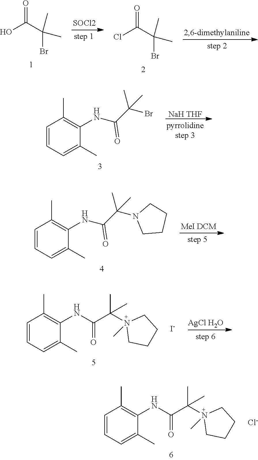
[SOCl2].ClC(C(Br)(C)C)=O.OC(C(Br)(C)C)=O.[NaH THF].C1=CC=C(C)C(NC(C(C)(C)Br)=O)=C1C.C1=CC=C(C)C(NC(C(C)(C)N2CCCC2)=O)=C1C.[AgCl H2O].C1=CC=C(C)C(NC(=O)C(C)(C)N2(C)CCCC2)=C1C.[I-].C1=CC=C(C)C(NC(=O)C(C)(C)N2(C)CCCC2)=C1C.[Cl-]
